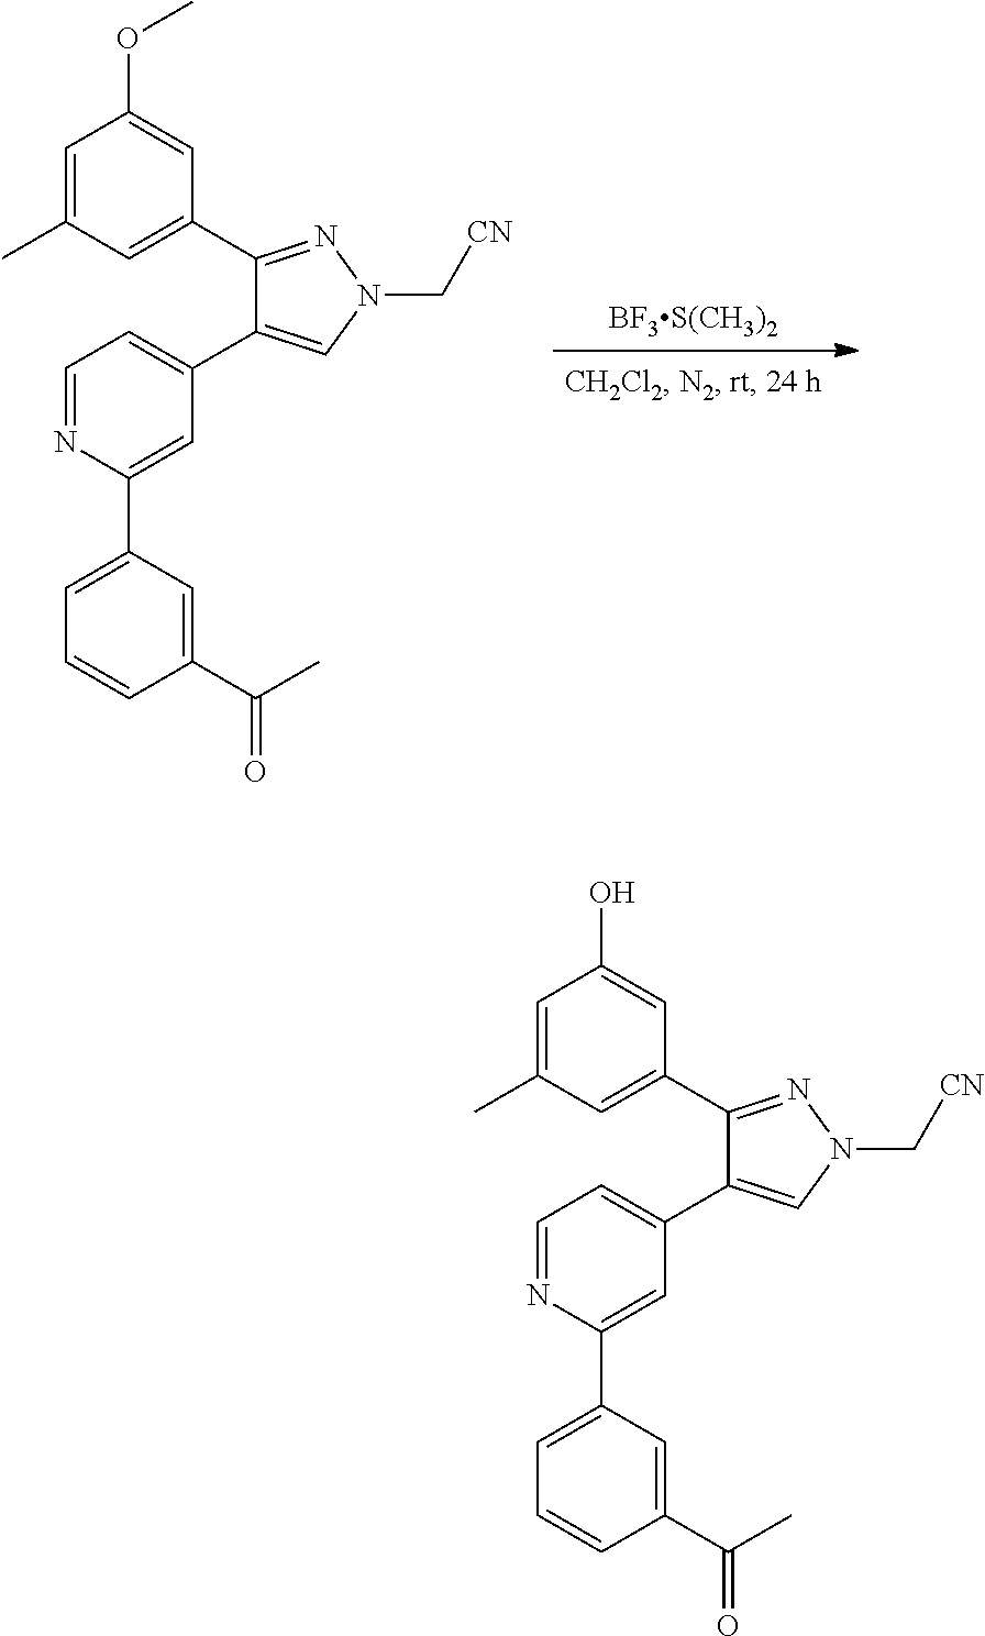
C1=C(C)C=C(C2=NN(C[CN])C=C2C2=CC=NC(C3=CC=CC(C(C)=O)=C3)=C2)C=C1O.C1=C(C)C=C(C2=NN(C[CN])C=C2C2=CC=NC(C3=CC=CC(C(C)=O)=C3)=C2)C=C1OC.[BF3S(CH3)2]
